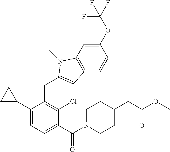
C1(C(N2CCC(CC(OC)=O)CC2)=O)=CC=C(C2CC2)C(CC2=CC3=C(C=C(OC(F)(F)F)C=C3)N2C)=C1Cl
